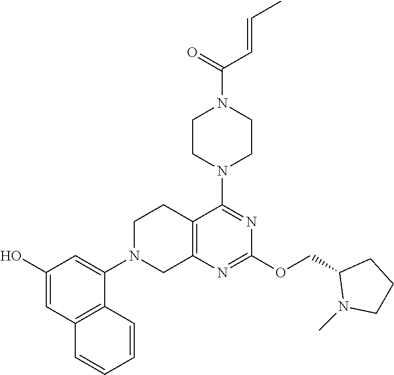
C12=C(N=C(OCC3N(C)CCC3)N=C1N1CCN(C(C=CC)=O)CC1)CN(C1=CC(O)=CC3=C1C=CC=C3)CC2
